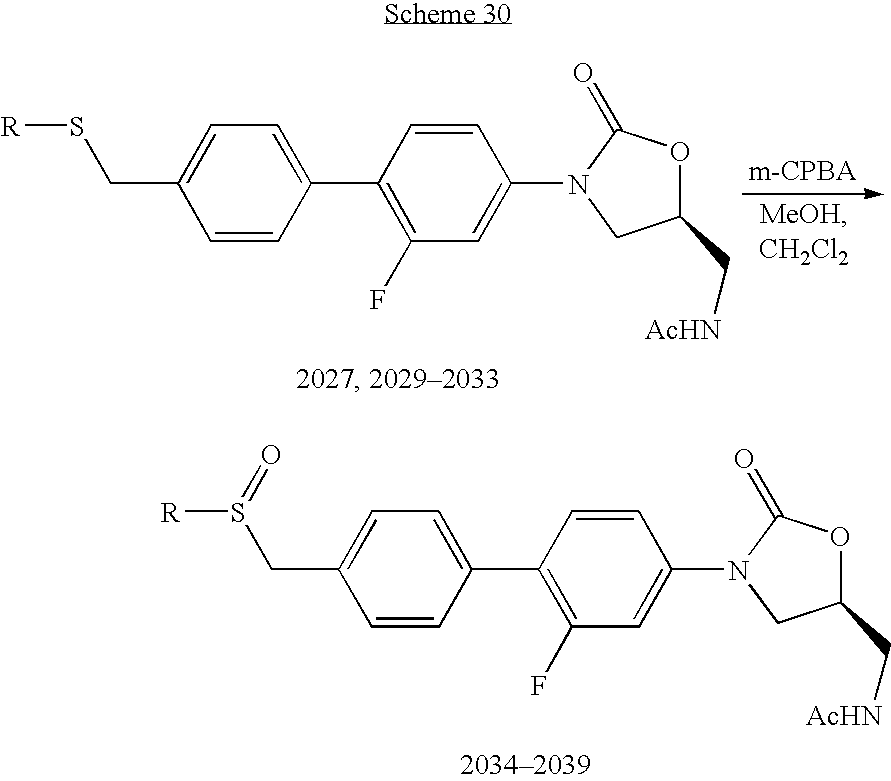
C(C1=CC=C(C2=C(F)C=C(N3CC(C[AcHN])OC3=O)C=C2)C=C1)S([R])=O.C(C1=CC=C(C2=C(F)C=C(N3CC(C[AcHN])OC3=O)C=C2)C=C1)S[R]
